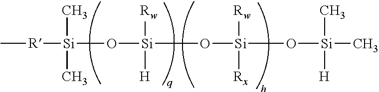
C[R][Si](C)(C)O[Si]([Rw])([H])O[Si]([Rw])([Rx])O[Si](C)(C)[H]
